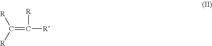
C([R])([R])=C([R])[R]
